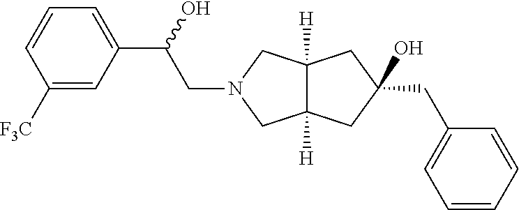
C1([F3C])=CC(C(O)CN2CC3([H])C([H])(C2)CC(CC2=CC=CC=C2)(O)C3)=CC=C1
